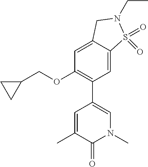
C1(OCC2CC2)=C(C2=CN(C)C(=O)C(C)=C2)C=C2C(=C1)CN(CC)S2(=O)=O
